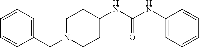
C1(CN2CCC(NC(NC3=CC=CC=C3)=O)CC2)=CC=CC=C1
